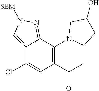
C1(Cl)=CC(C(C)=O)=C(N2CCC(O)C2)C2=NN([SEM])C=C12
